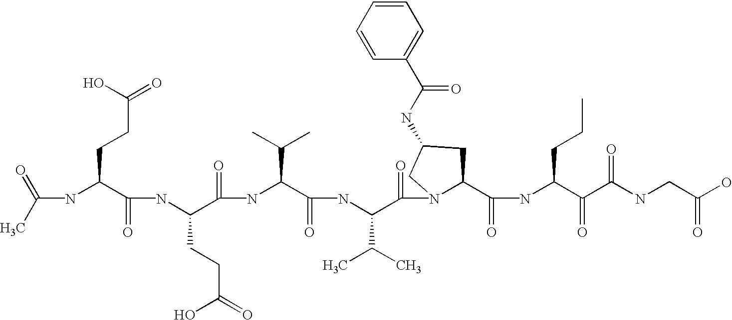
C(NC(C(NC(C(=O)NC(C(=O)NC(C(=O)N1C(C(=O)NC(C(=O)C(NCC(O)=O)=O)CCC)CC(NC(C2=CC=CC=C2)=O)C1)C(C)C)C(C)C)CCC(=O)O)=O)CCC(=O)O)(C)=O
